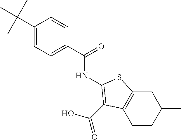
C1(C(C)(C)C)=CC=C(C(=O)NC2=C(C(O)=O)C3=C(CC(C)CC3)S2)C=C1
